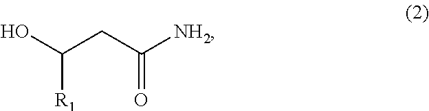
OC(CC([NH2])=O)[R1]
